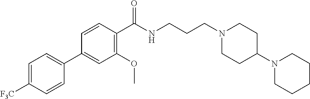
C1(C2=CC=C([F3C])C=C2)=CC(OC)=C(C(NCCCN2CCC(N3CCCCC3)CC2)=O)C=C1
